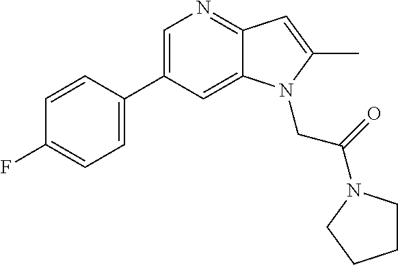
C1=C(C2=CC=C(F)C=C2)C=C2C(=N1)C=C(C)N2CC(=O)N1CCCC1
